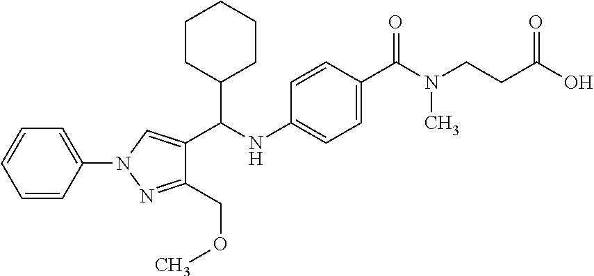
C1=CC(N2C=C(C(NC3=CC=C(C(=O)N(CCC(O)=O)C)C=C3)C3CCCCC3)C(COC)=N2)=CC=C1
